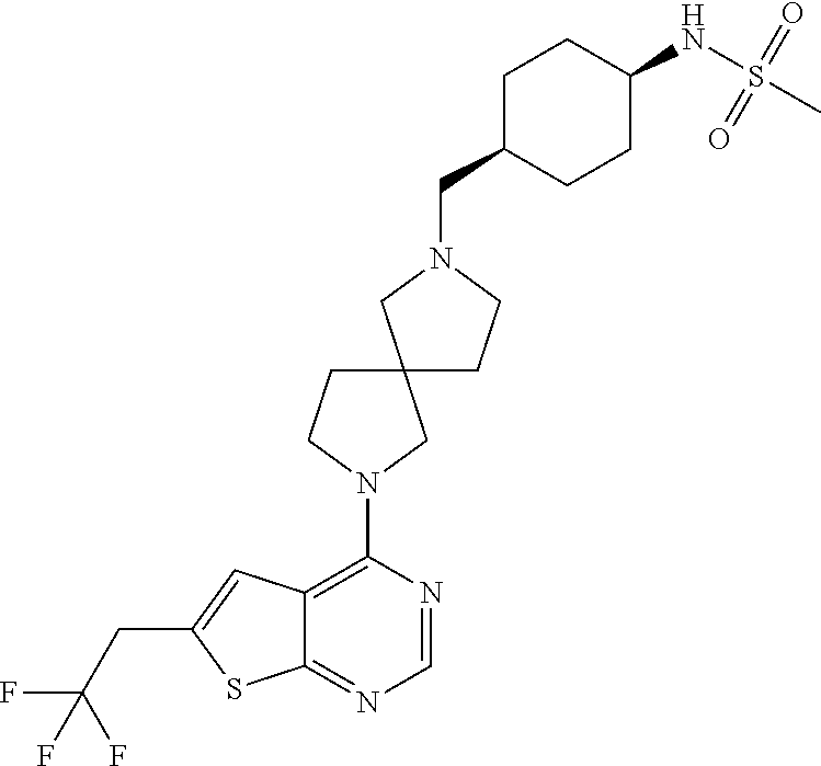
C12=C(N3CC4(CC3)CCN(CC3CCC(NS(C)(=O)=O)CC3)C4)N=CN=C1SC(CC(F)(F)F)=C2
